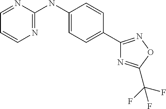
C1=NC(NC2=CC=C(C3=NOC(C(F)(F)F)=N3)C=C2)=NC=C1
